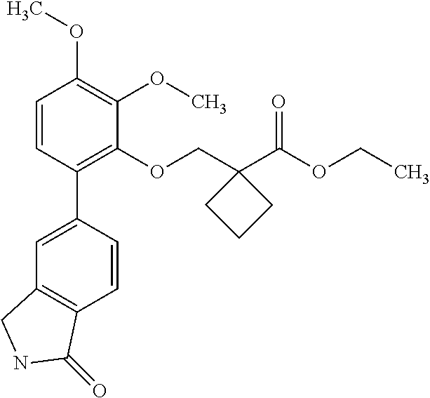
C1=CC(C2=CC3=C(C=C2)C(=O)NC3)=C(OCC2(C(OCC)=O)CCC2)C(OC)=C1OC
